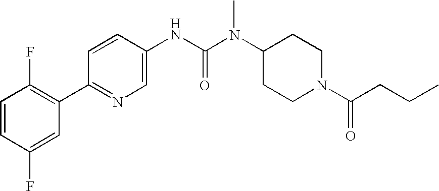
C1=CC(F)=CC(C2=NC=C(NC(N(C3CCN(C(=O)CCC)CC3)C)=O)C=C2)=C1F
